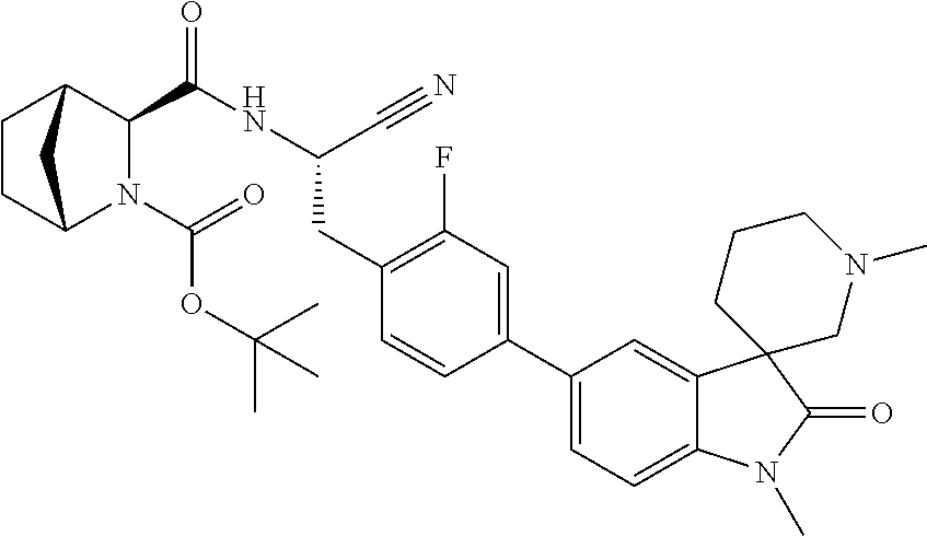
C1CC2N(C(OC(C)(C)C)=O)C(C(NC(C#N)CC3=C(F)C=C(C4=CC=C5C(=C4)C4(C(=O)N5C)CN(C)CCC4)C=C3)=O)C1C2
